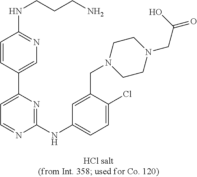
C1=C(C2=CC=NC(NC3=CC=C(Cl)C(CN4CCN(CC(=O)O)CC4)=C3)=N2)C=CC(NCCCN)=N1
